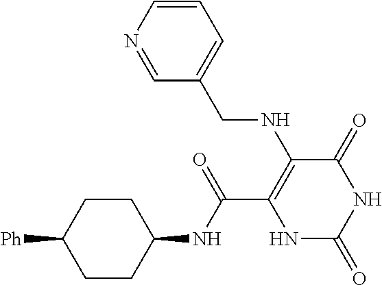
C(C1=C(NCC2=CC=CN=C2)C(=O)NC(=O)N1)(=O)NC1CCC([Ph])CC1
